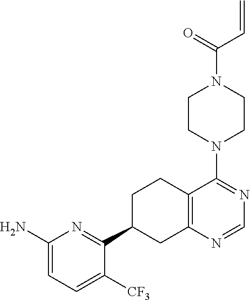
C1([CF3])=CC=C(N)N=C1C1CC2=C(CC1)C(N1CCN(C(=O)C=C)CC1)=NC=N2
